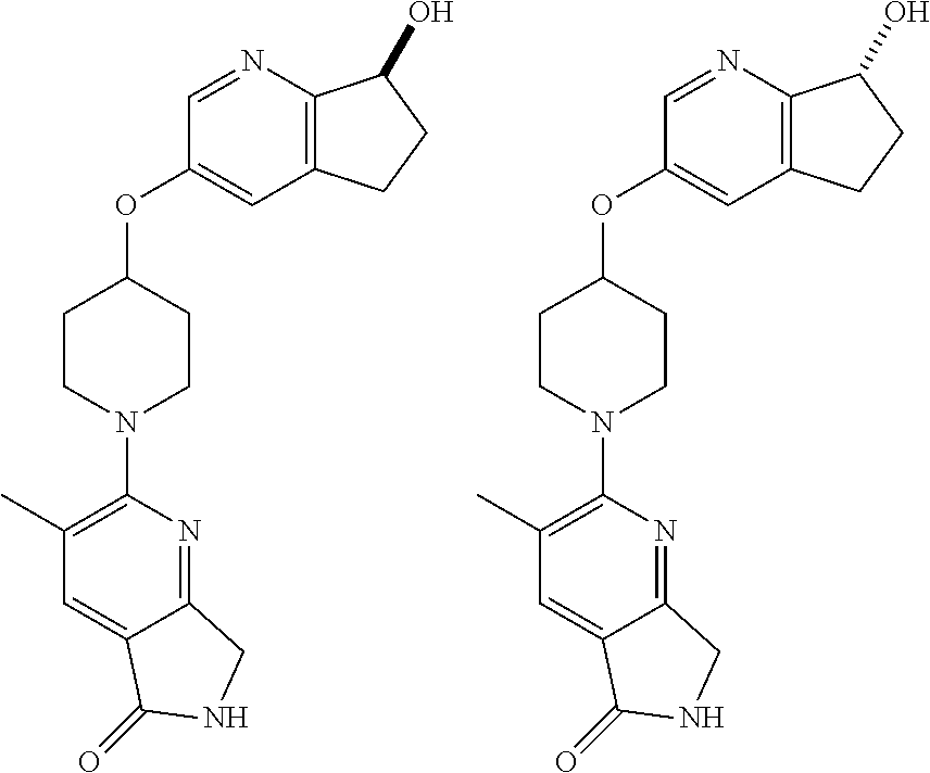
C1(C)=C(N2CCC(OC3=CC4=C(N=C3)C(O)CC4)CC2)N=C2C(=C1)C(=O)NC2.C1(C)=C(N2CCC(OC3=CC4=C(N=C3)C(O)CC4)CC2)N=C2C(=C1)C(=O)NC2
